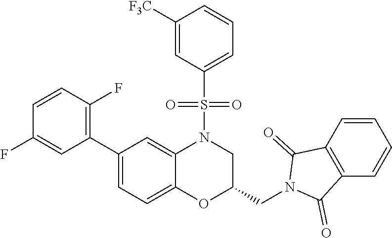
C1(C2=C(F)C=CC(F)=C2)=CC=C2C(=C1)N(S(=O)(=O)C1=CC=CC([F3C])=C1)CC(CN1C(=O)C3=C(C1=O)C=CC=C3)O2
